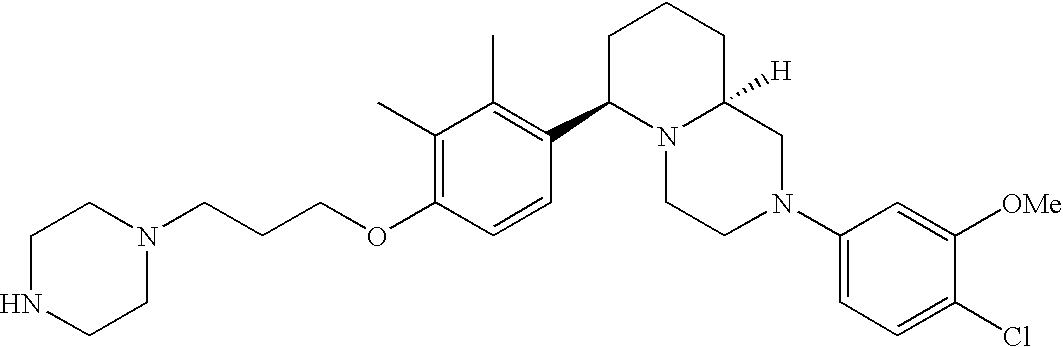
C1(C)=C(OCCCN2CCNCC2)C=CC(C2N3C([H])(CCC2)CN(C2=CC=C(Cl)C([OMe])=C2)CC3)=C1C
